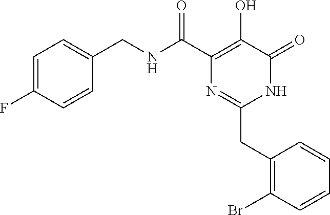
N(C(C1=C(O)C(=O)NC(CC2=C(Br)C=CC=C2)=N1)=O)CC1=CC=C(F)C=C1
